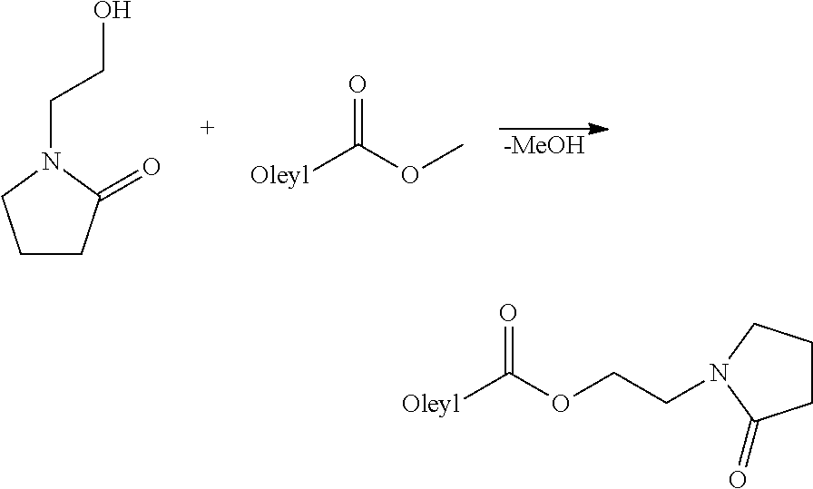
C1CC(=O)N(CCO)C1.[Oleyl]C(OC)=O.[-MeOH].C1CCN(CCOC([Oleyl])=O)C1=O
